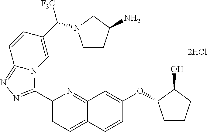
C1(C2=NN=C3C=CC(C([F3C])N4CCC(N)C4)=CN32)=CC=C2C(=N1)C=C(OC1CCCC1O)C=C2
